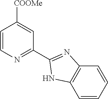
C1=CN=C(C2=NC3=C(N2)C=CC=C3)C=C1[COOMe]
